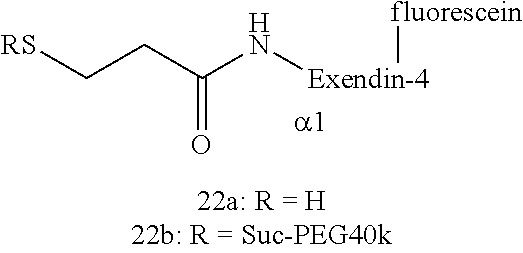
[RS]CCC(N[Exendin-4][fluorescein])=O
